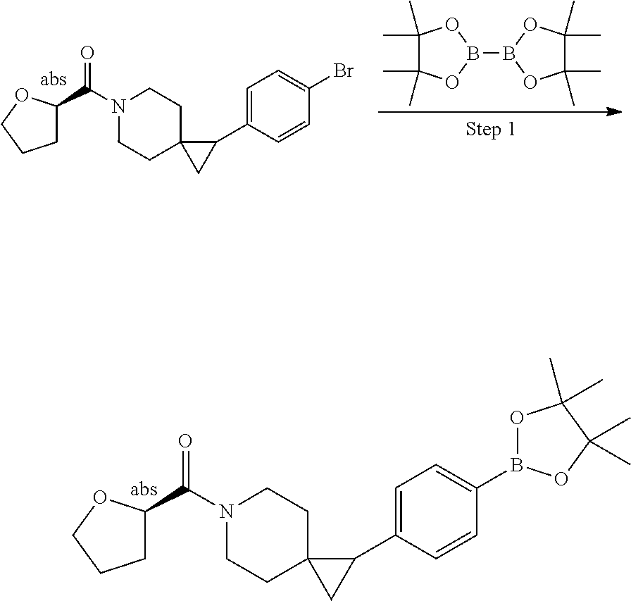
C1C(C(N2CCC3(CC2)CC3C2=CC=C(B3OC(C)(C)C(C)(C)O3)C=C2)=O)OCC1.C1C(C(N2CCC3(CC2)CC3C2=CC=C(Br)C=C2)=O)OCC1.B1(B2OC(C)(C)C(C)(C)O2)OC(C)(C)C(C)(C)O1
